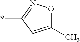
*C1=NOC(C)=C1
